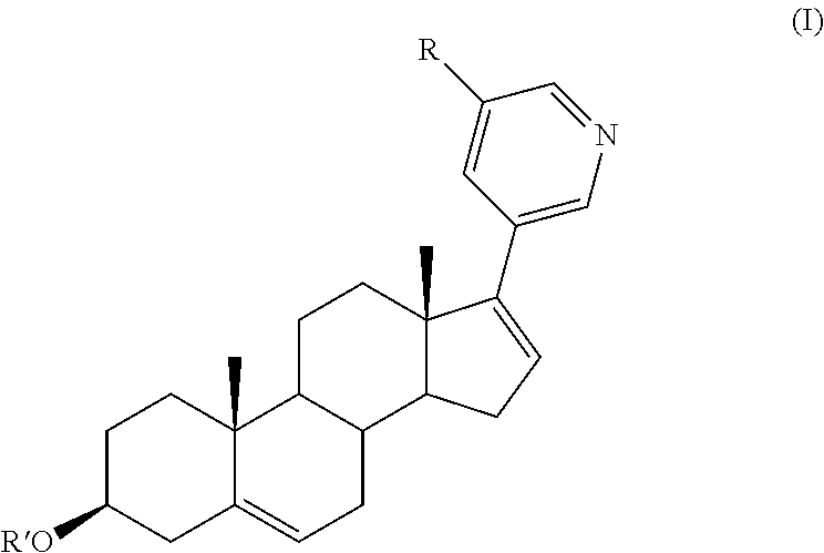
C1C([RO])CC2=CCC3C(C2(C)C1)CCC1(C)C3CC=C1C1=CN=CC([R])=C1
